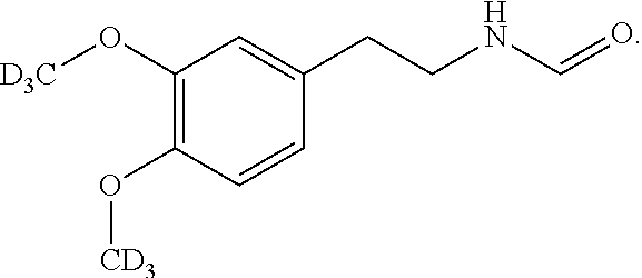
C1(O[D3C])=C(O[CD3])C=CC(CCNC=O)=C1
